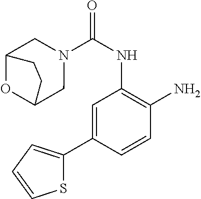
N1(C(NC2=C(N)C=CC(C3=CC=CS3)=C2)=O)CC2OC(C1)CC2
